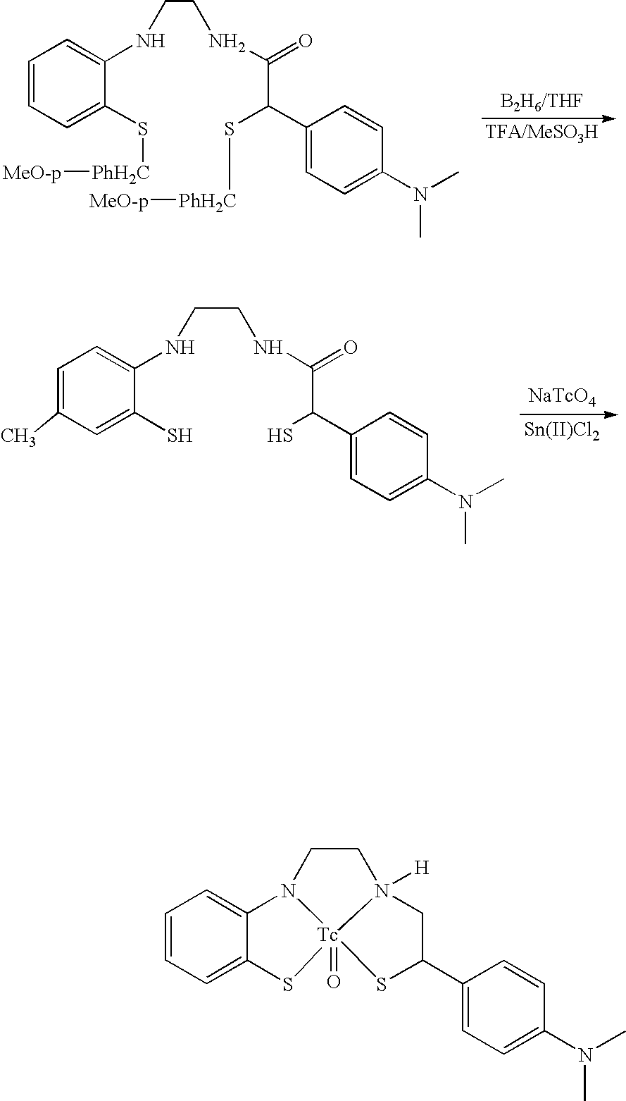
C1=CC=C(S[PhH2C][MeO-p])C(NCCNC(C(S[PhH2C][MeO-p])C2=CC=C(N(C)C)C=C2)=O)=C1.C1=CC=C2C(=C1)N1CCN3([H])CC(C4=CC=C(N(C)C)C=C4)S[Tc]13(=O)S2.C1=C(C)C=C(S)C(NCCNC(C(S)C2=CC=C(N(C)C)C=C2)=O)=C1.[NaTcO4].[Sn(II)Cl2]
